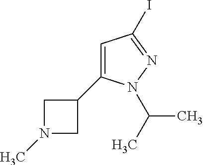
N1(C)CC(C2=CC(I)=NN2C(C)C)C1
